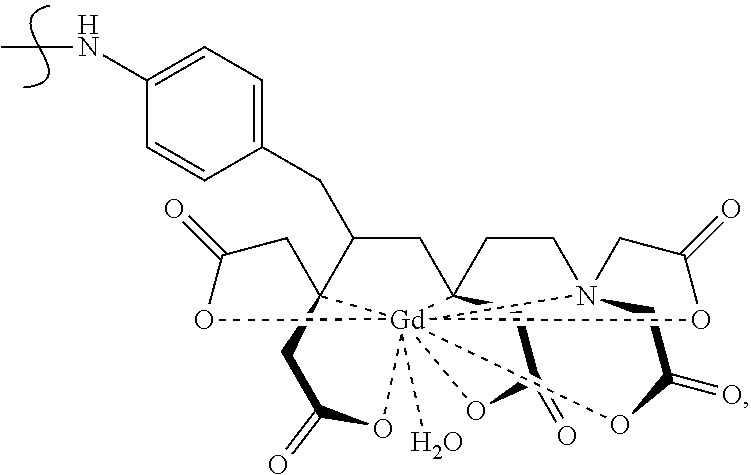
C1=CC(CC2C34CC(=O)O[Gd]35678(O)(C(C2)(CCN5(CC(=O)O6)CC(=O)O7)CC(=O)O8)OC(=O)C4)=CC=C1NC
